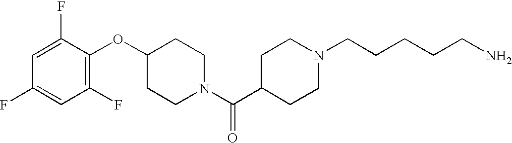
C1(OC2=C(F)C=C(F)C=C2F)CCN(C(C2CCN(CCCCCN)CC2)=O)CC1
